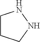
C1CCNN1
